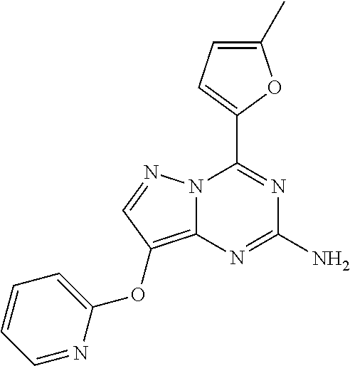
N12C(=C(OC3=CC=CC=N3)C=N1)N=C(N)N=C2C1=CC=C(C)O1
